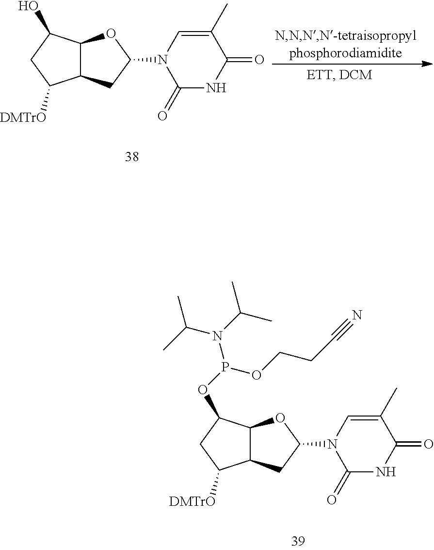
C12C(CC(N3C(=O)NC(=O)C(C)=C3)O1)C([DMTrO])CC2O.C12C(CC(N3C(=O)NC(=O)C(C)=C3)O1)C([DMTrO])CC2OP(N(C(C)C)C(C)C)OCCC#N
